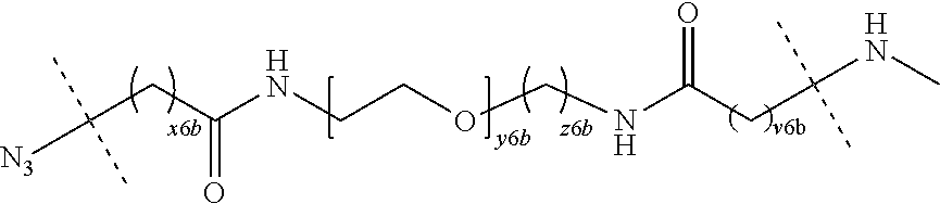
[N3]C(CC(=O)NCCOCNC(CC(NC)(C)C)=O)(C)C
